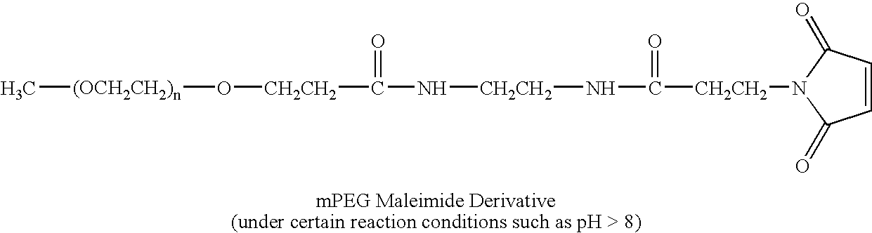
C([CH2CH2]N1C(=O)C=CC1=O)(N[CH2CH2]NC([CH2CH2]O[(OCH2CH2)n]C)=O)=O
